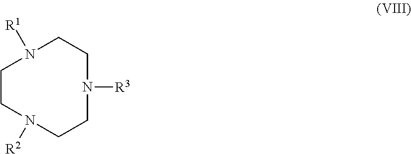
C1N([R1])CCN([R3])CCN([R2])C1
